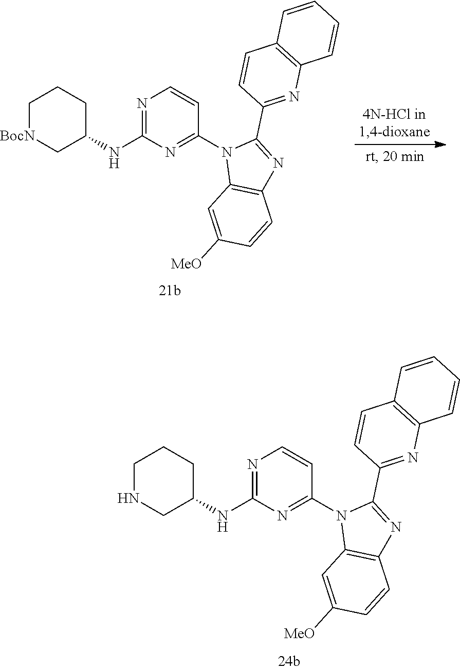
C1[BocN]CC(NC2=NC=CC(N3C4=C(N=C3C3=NC5=C(C=C3)C=CC=C5)C=CC([MeO])=C4)=N2)CC1.C1NCC(NC2=NC=CC(N3C4=C(N=C3C3=NC5=C(C=C3)C=CC=C5)C=CC([MeO])=C4)=N2)CC1
